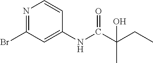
N1=C(Br)C=C(NC(C(CC)(C)O)=O)C=C1
